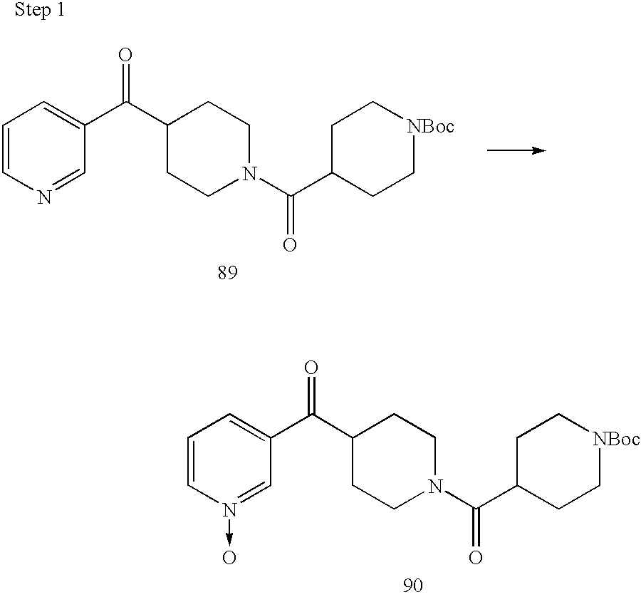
C1=CN=CC(C(C2CCN(C(C3CC[NBoc]CC3)=O)CC2)=O)=C1.C1=CN(->O)=CC(C(C2CCN(C(C3CC[NBoc]CC3)=O)CC2)=O)=C1
